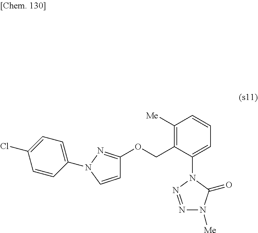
C1=CN(C2=CC=C(Cl)C=C2)N=C1OCC1=C([Me])C=CC=C1N1N=NN([Me])C1=O
